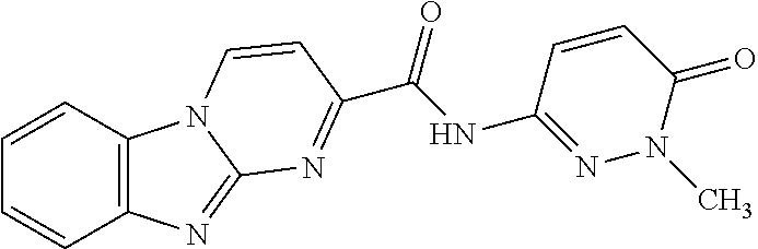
C1=CC2=C(C=C1)N=C1N2C=CC(C(=O)NC2=NN(C)C(=O)C=C2)=N1
